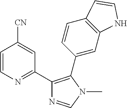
C1=CN=C(C2=C(C3=CC4=C(C=C3)C=CN4)N(C)C=N2)C=C1[CN]
